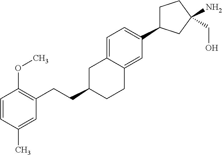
C1=CC(C)=CC(CCC2CCC3=CC(C4CCC(CO)(N)C4)=CC=C3C2)=C1OC
